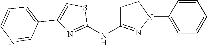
C1=CC=C(C2=CSC(NC3=NN(C4=CC=CC=C4)CC3)=N2)C=N1
